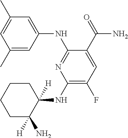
C1(C)=CC(NC2=NC(NC3([H])CCCCC3(N)[H])=C(F)C=C2C(=O)N)=CC(C)=C1
